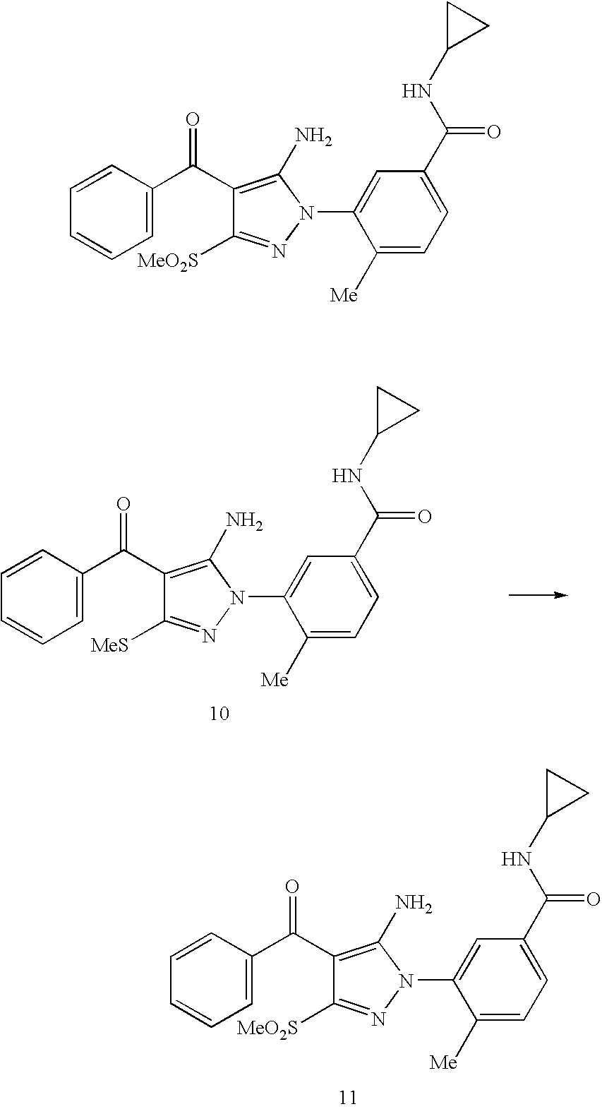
C1=CC(C(=O)C2=C(N)N(C3=CC(C(NC4CC4)=O)=CC=C3[Me])N=C2[MeO2S])=CC=C1.C1=CC(C(=O)C2=C(N)N(C3=CC(C(NC4CC4)=O)=CC=C3[Me])N=C2[MeO2S])=CC=C1.C1=CC(C(=O)C2=C(N)N(C3=CC(C(NC4CC4)=O)=CC=C3[Me])N=C2[MeS])=CC=C1
